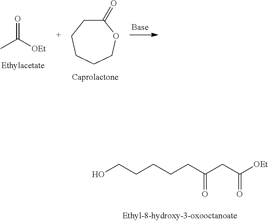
O=C([OEt])C.C1(=O)CCCCCO1.OCCCCCC(CC([OEt])=O)=O
